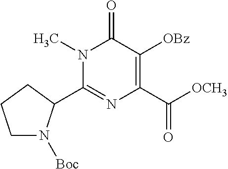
N1(C)C(C2N([Boc])CCC2)=NC(C([OCH3])=O)=C([OBz])C1=O
